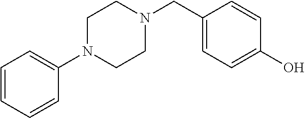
C1N(C2=CC=CC=C2)CCN(CC2=CC=C(O)C=C2)C1
